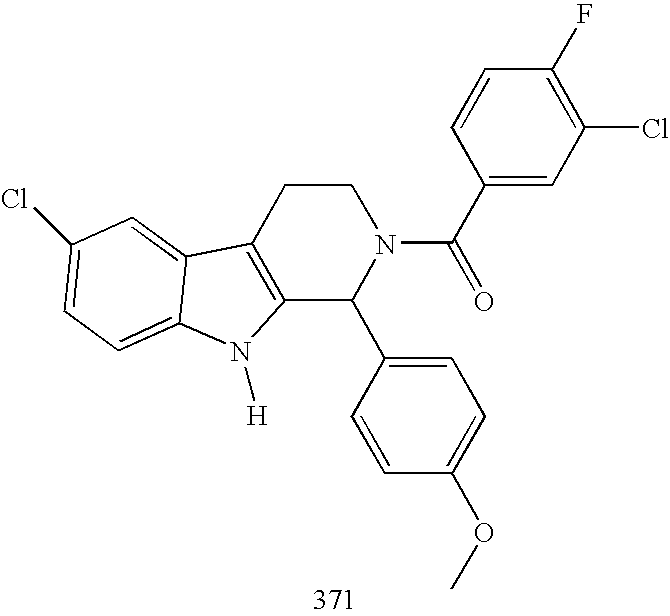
C12=C(CCN(C(=O)C3=CC(Cl)=C(F)C=C3)C1C1=CC=C(OC)C=C1)C1=CC(Cl)=CC=C1N2[H]
